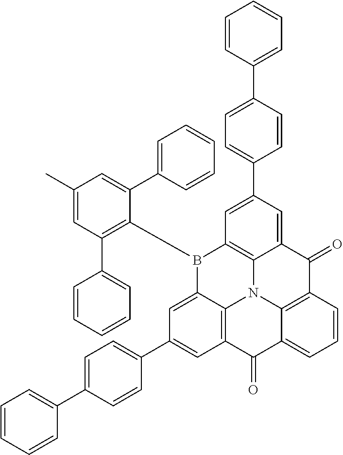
CC1=CC(C2=CC=CC=C2)=C(B2C3=CC(C4=CC=C(C5=CC=CC=C5)C=C4)=CC4=C3N3C5=C2C=C(C2=CC=C(C6=CC=CC=C6)C=C2)C=C5C(=O)C2=C3C(=CC=C2)C4=O)C(C2=CC=CC=C2)=C1
